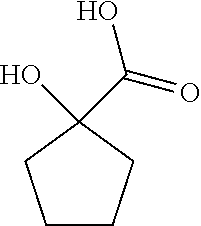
C1CCC(O)(C(=O)O)C1
